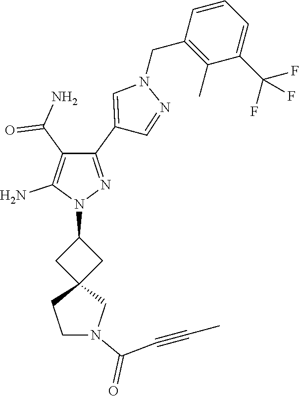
N1(C2CC3(C2)CCN(C(=O)C#CC)C3)N=C(C2=CN(CC3=C(C)C(C(F)(F)F)=CC=C3)N=C2)C(C(N)=O)=C1N
